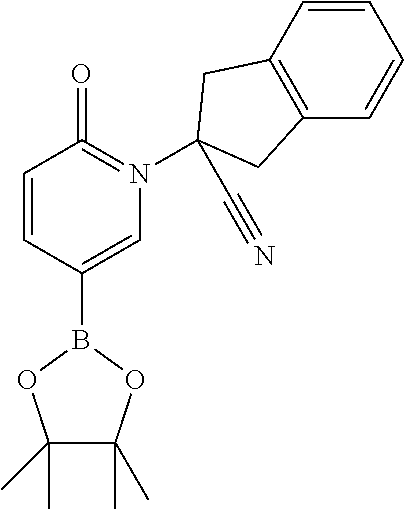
C1=CC(B2OC(C)(C)C(C)(C)O2)=CN(C2(C#N)CC3=C(C2)C=CC=C3)=C1=O
